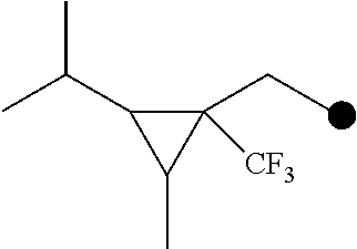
C1(C(C)C)C(CC)([CF3])C1C
